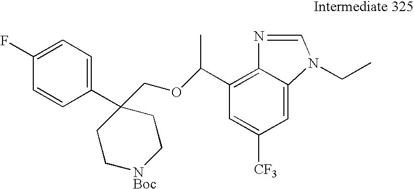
C1C[NBoc]CCC1(COC(C1=C2C(=CC([CF3])=C1)N(CC)C=N2)C)C1=CC=C(F)C=C1
